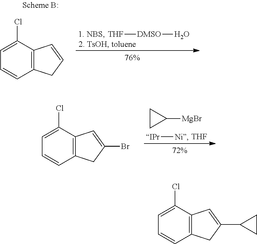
[THF][DMSO]O.C12=C(C(Cl)=CC=C1)C=CC2.C12=C(C(Cl)=CC=C1)C=C(Br)C2.C1CC1[MgBr].[IPr][Ni].[THF].C12=C(C(Cl)=CC=C1)C=C(C1CC1)C2
